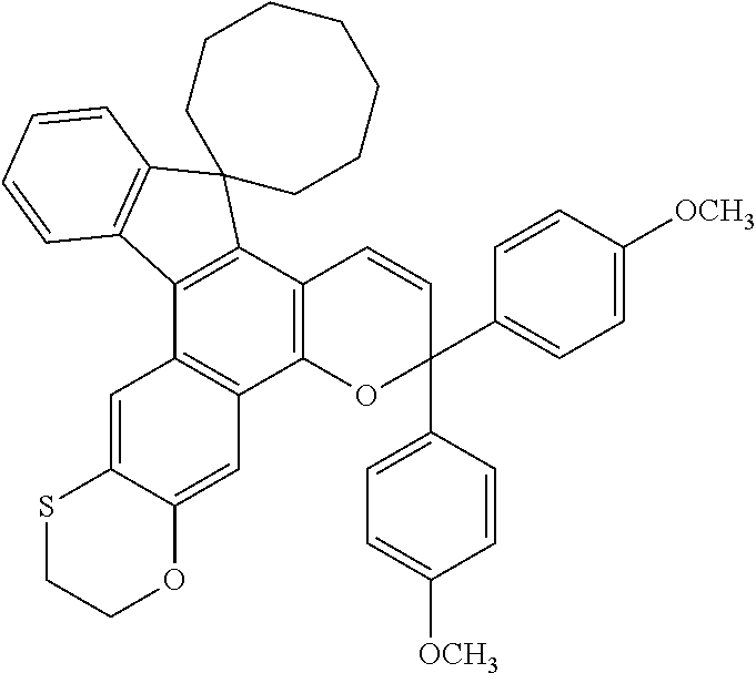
C12=C(C3=C(C4=C1C=C1C(=C4)SCCO1)C1=C(C=CC=C1)C31CCCCCCC1)C=CC(C1=CC=C([OCH3])C=C1)(C1=CC=C([OCH3])C=C1)O2
